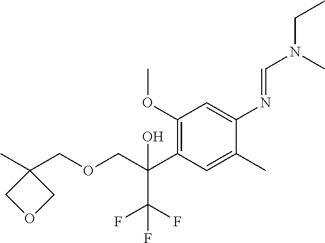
C1(OC)=C(C(COCC2(C)COC2)(O)C(F)(F)F)C=C(C)C(N=CN(CC)C)=C1
